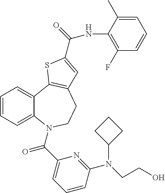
C1=CC=C2C(=C1)C1=C(CCN2C(C2=CC=CC(N(CCO)C3CCC3)=N2)=O)C=C(C(NC2=C(F)C=CC=C2C)=O)S1
